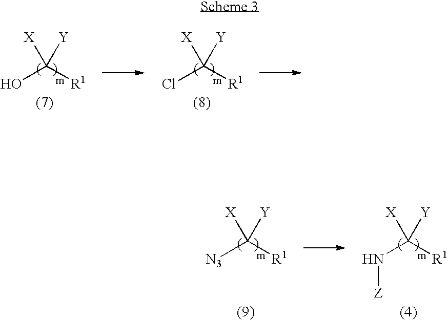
OC([R1])([X])[Y].ClC([R1])([X])[Y].[N3]C([R1])([X])[Y].N(C([R1])([X])[Y])[Z]
